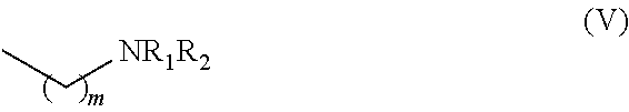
CC[NR1R2]
